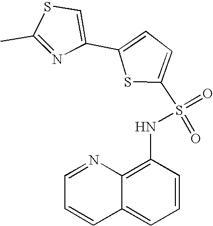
C1=NC2=C(NS(=O)(=O)C3=CC=C(C4=CSC(C)=N4)S3)C=CC=C2C=C1
